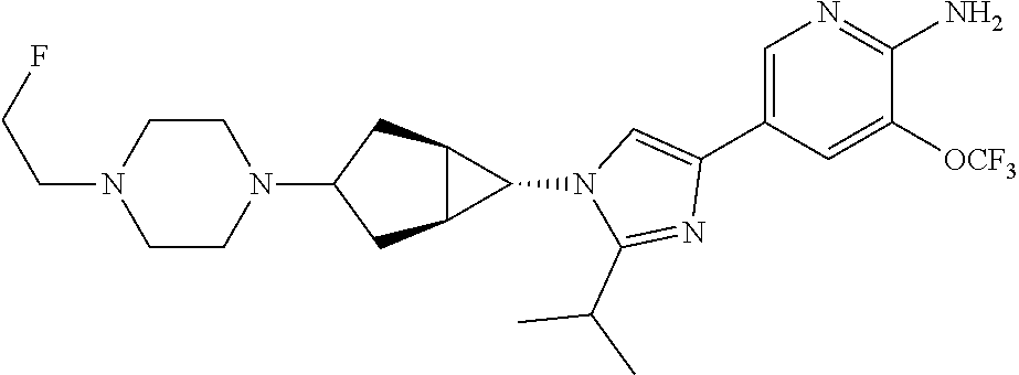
C1=C(C2=CN(C3C4C3CC(N3CCN(CCF)CC3)C4)C(C(C)C)=N2)C=C([OCF3])C(N)=N1
